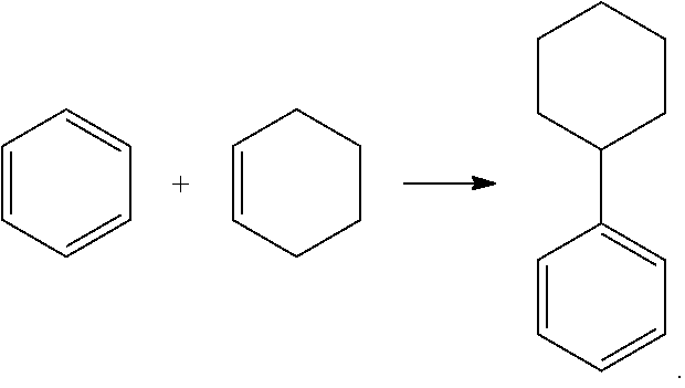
C1=CC=CC=C1.C1=CCCCC1.C1CC(C2=CC=CC=C2)CCC1
